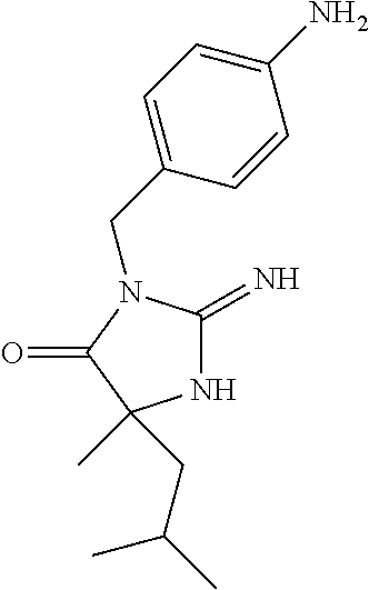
C(C1=CC=C(N)C=C1)N1C(=N)NC(C)(CC(C)C)C1=O
